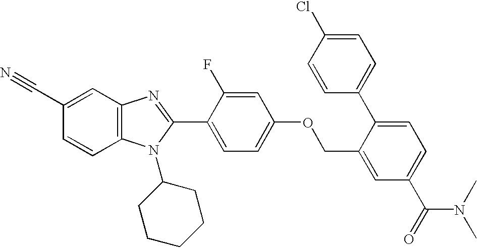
C(C1=CC2=C(C=C1)N(C1CCCCC1)C(C1=CC=C(OCC3=CC(C(=O)N(C)C)=CC=C3C3=CC=C(Cl)C=C3)C=C1F)=N2)#N
